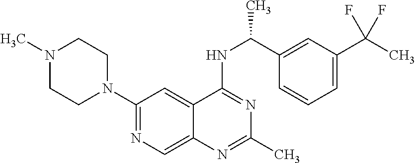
N1(C)CCN(C2=NC=C3C(=C2)C(NC(C2=CC(C(C)(F)F)=CC=C2)C)=NC(C)=N3)CC1
